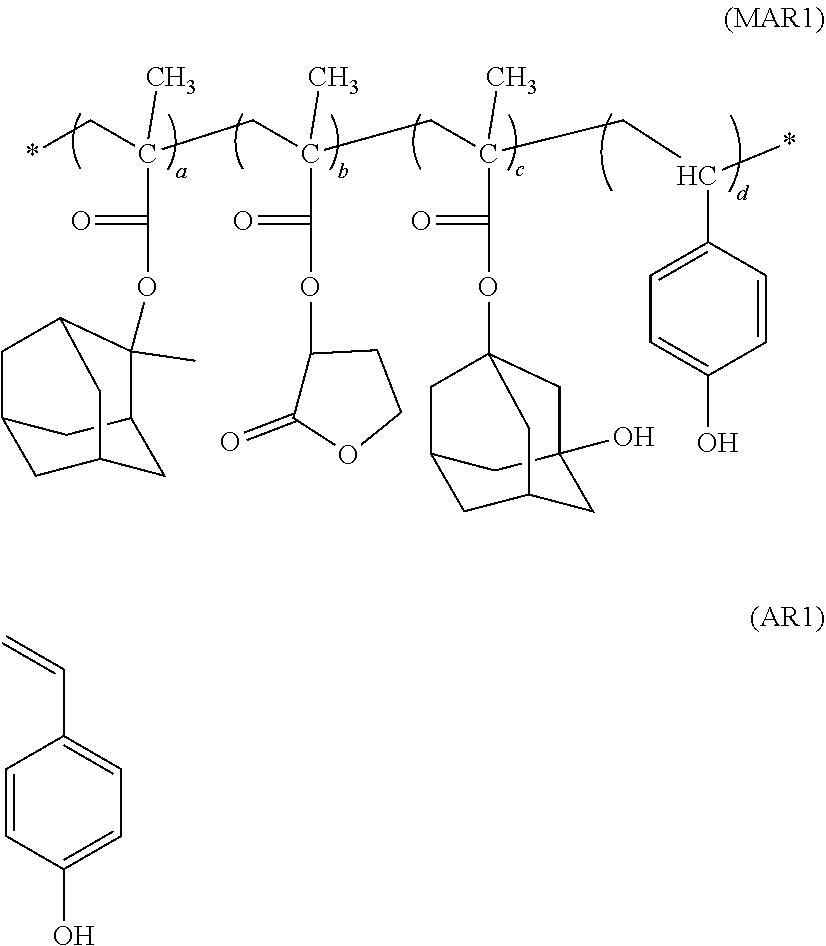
*CC(CC(CC(CC(*)C1=CC=C(O)C=C1)(C)C(=O)OC12CC3CC(CC(O)(C3)C1)C2)(C)C(=O)OC1C(=O)OCC1)(C)C(=O)OC1(C)C2CC3CC(C2)CC1C3.C1=CC(O)=CC=C1C=C
